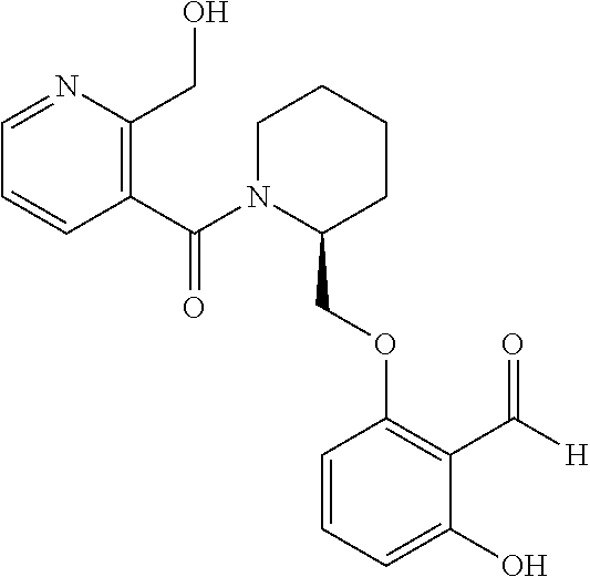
C1=NC(CO)=C(C(N2C(COC3=C(C([H])=O)C(O)=CC=C3)CCCC2)=O)C=C1
